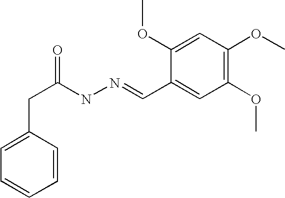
C(C(NN=CC1=CC(OC)=C(OC)C=C1OC)=O)C1=CC=CC=C1
